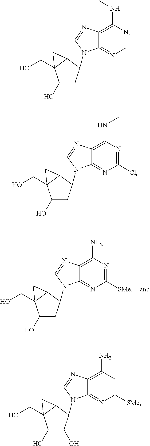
C1(O)CC(N2C3=NC([SMe])=NC(N)=C3N=C2)C2C1(CO)C2.C1(O)CC(N2C3=NC=NC(NC)=C3N=C2)C2C1(CO)C2.C1(O)CC(N2C3=NC(Cl)=NC(NC)=C3N=C2)C2C1(CO)C2.C12=NC([SMe])=CC(N)=C1N=CN2C1C(O)C(O)C2(CO)C1C2
